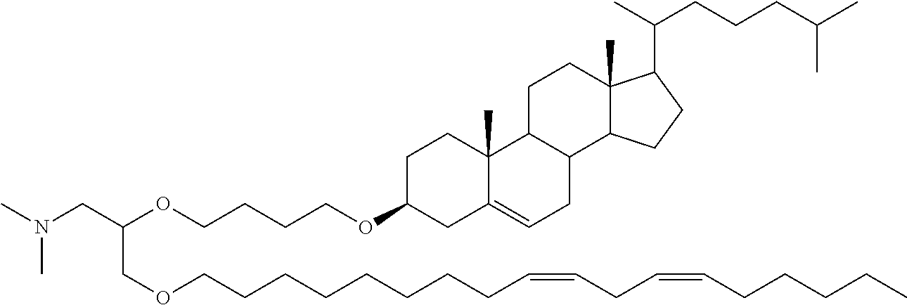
C1C(OCCCCOC(CN(C)C)COCCCCCCCCC=CCC=CCCCCC)CC2=CCC3C(C2(C)C1)CCC1(C)C3CCC1C(C)CCCC(C)C
